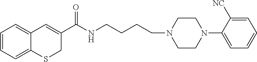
C1=CC=C2C(=C1)C=C(C(NCCCCN1CCN(C3=CC=CC=C3[NC])CC1)=O)CS2
